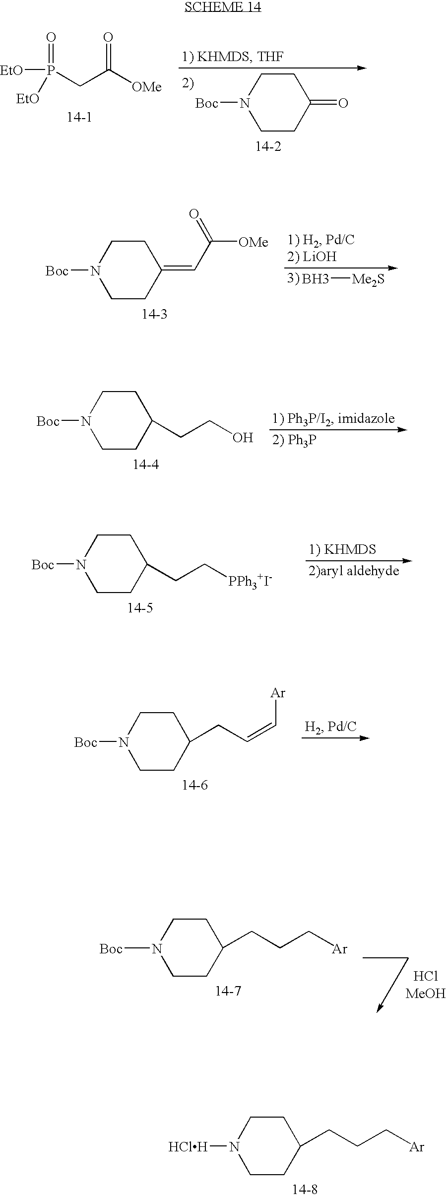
P(CC([OMe])=O)(=O)([EtO])[EtO].C1CC(=O)CCN1[Boc].C1CC(CCO)CCN1[Boc].C1CC(CC[PPh3+I-])CCN1[Boc].C1CC(CCC[Ar])CCN1[HClH].C1CC(=CC([OMe])=O)CCN1[Boc].B[Me2S].C1CC(CC=C[Ar])CCN1[Boc].C1CC(CCC[Ar])CCN1[Boc]
